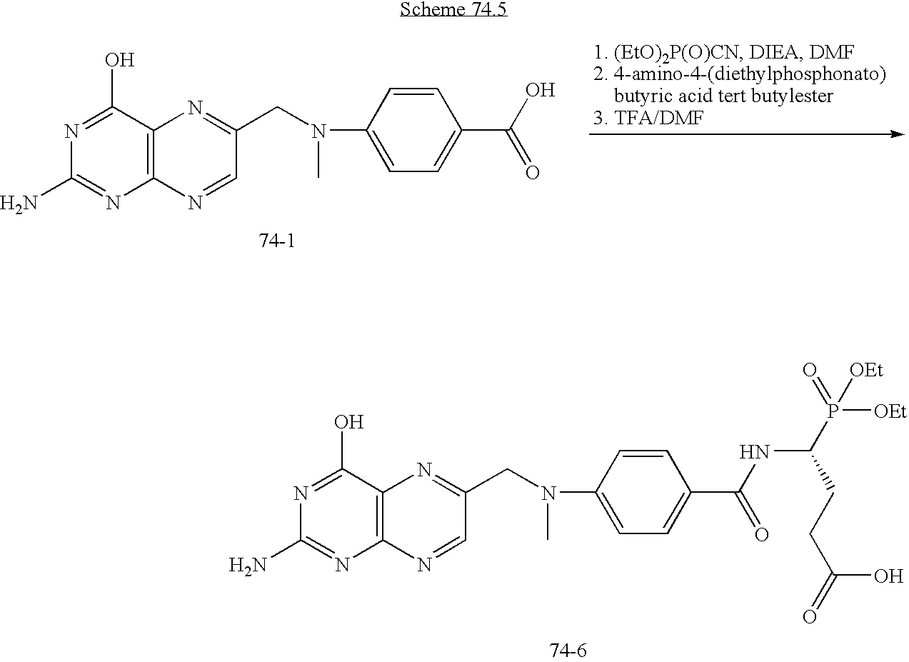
C12=C(C(O)=NC(N)=N1)N=C(CN(C)C1=CC=C(C(NC(CCC(O)=O)P(=O)([OEt])[OEt])=O)C=C1)C=N2.C12=C(C(O)=NC(N)=N1)N=C(CN(C)C1=CC=C(C(O)=O)C=C1)C=N2
